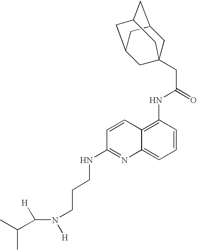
C1C2CC3CC(CC1(CC(=O)NC1=C4C(=CC=C1)N=C(NCCCN([H])C([H])C(C)C)C=C4)C3)C2
